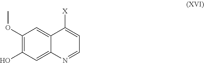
C1(OC)=C(O)C=C2C(=C1)C([X])=CC=N2
